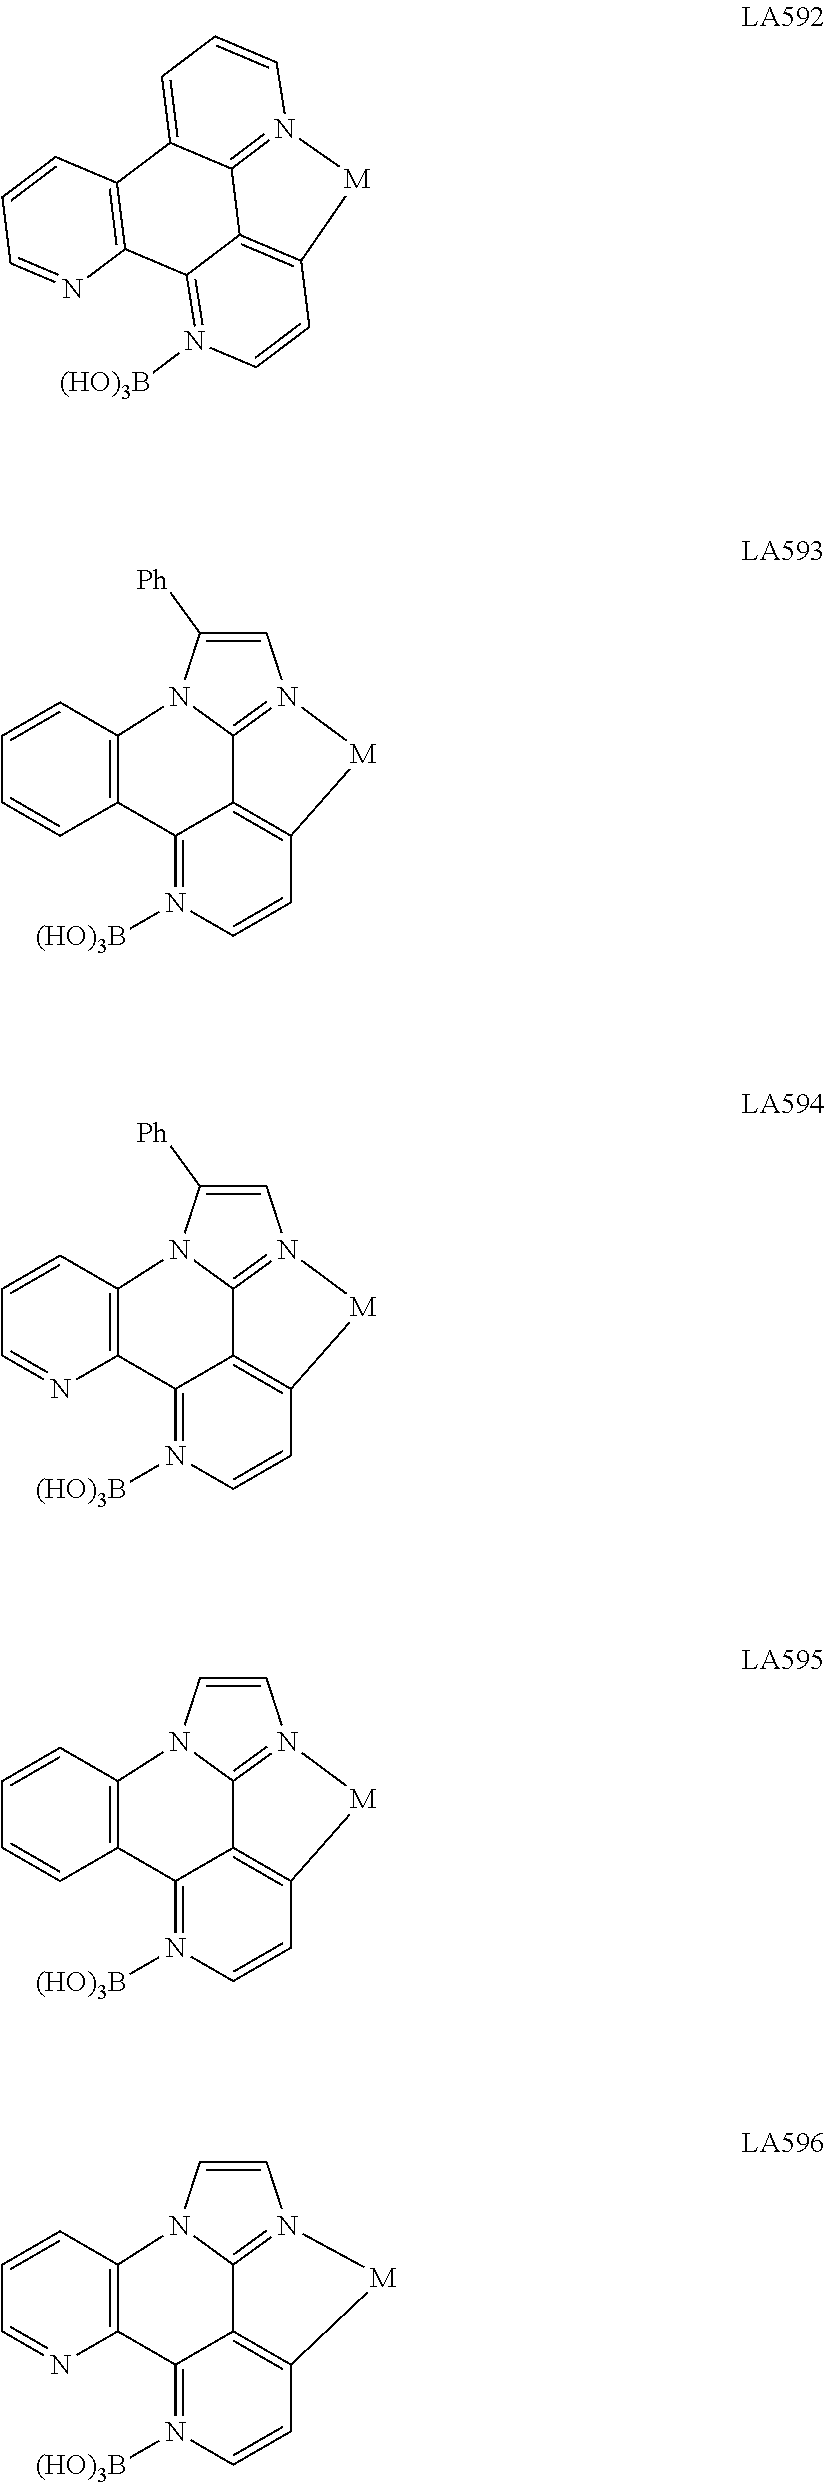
C1=C([Ph])N2C3=C(C=CC=C3)C3=N([(HO)3B])C=CC4=C3C2=N1[M]4.C12=C3C(=N([(HO)3B])C=C1)C1=C(C4=CC=CN(=C34)[M]2)C=CC=N1.C1=C([Ph])N2C3=C(N=CC=C3)C3=N([(HO)3B])C=CC4=C3C2=N1[M]4.C1=CN2C3=C(C=CC=C3)C3=N([(HO)3B])C=CC4=C3C2=N1[M]4.C1=CN2C3=C(N=CC=C3)C3=N([(HO)3B])C=CC4=C3C2=N1[M]4
